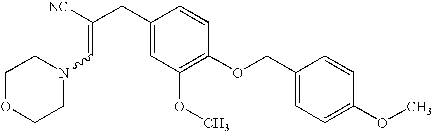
C(=C(CC1=CC(OC)=C(OCC2=CC=C(OC)C=C2)C=C1)[NC])N1CCOCC1
